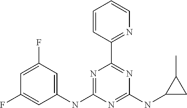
C1(NC2=CC(F)=CC(F)=C2)=NC(C2=NC=CC=C2)=NC(NC2CC2C)=N1
